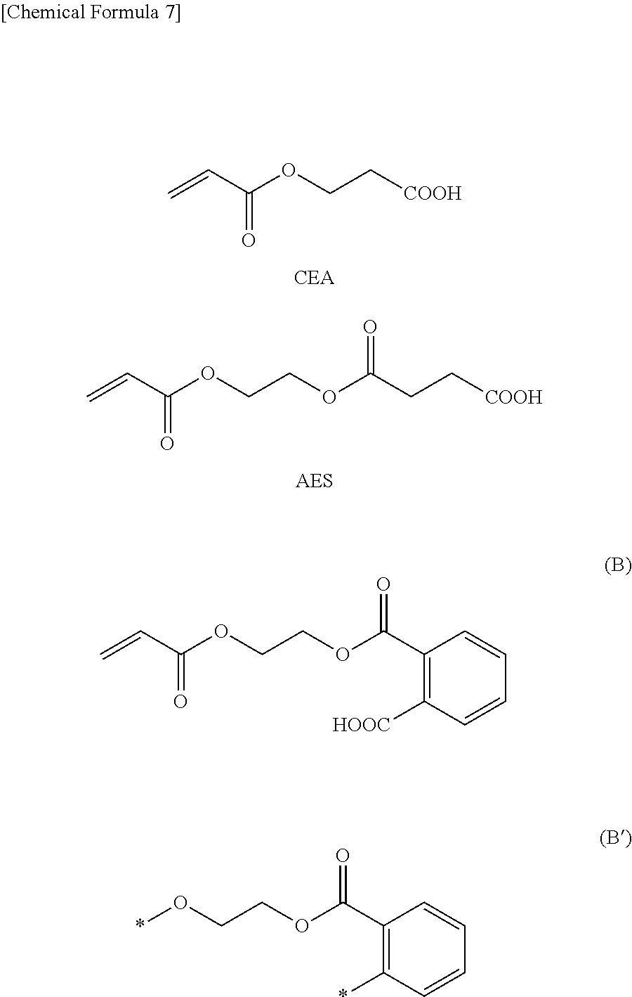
C(=O)(C=C)OCC[COOH].C(=O)(C=C)OCCOC(CC[COOH])=O.C(=O)(C=C)OCCOC(C1=C([HOOC])C=CC=C1)=O.*OCCOC(C1=C(*)C=CC=C1)=O
